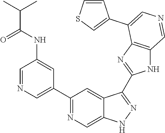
C1(C2=CN=CC(NC(C(C)C)=O)=C2)=NC=C2C(=C1)C(C1=NC3=C(N1)C=NC=C3C1=CSC=C1)=NN2
